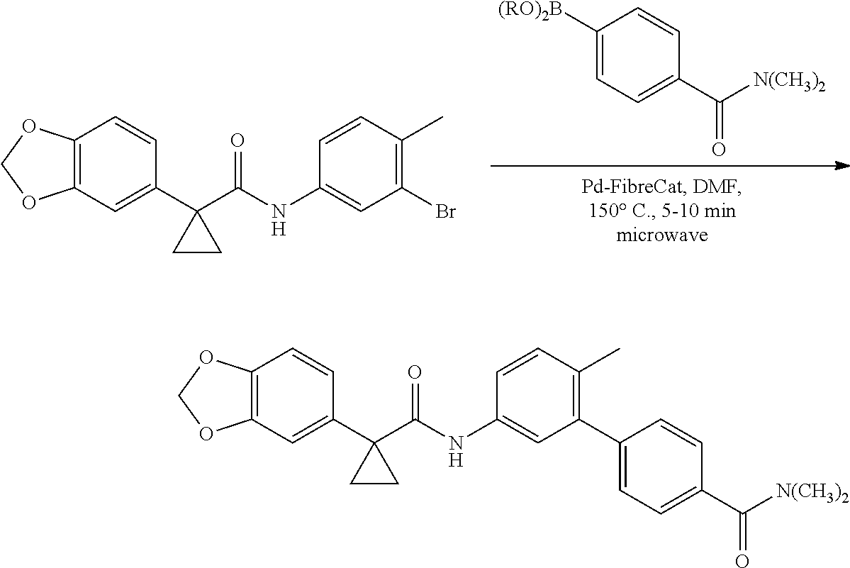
C12=C(C=C(C3(C(NC4=CC(Br)=C(C)C=C4)=O)CC3)C=C1)OCO2.C1([(RO)2B])=CC=C(C([N(CH3)2])=O)C=C1.C12=C(C=C(C3(C(NC4=CC(C5=CC=C(C([N(CH3)2])=O)C=C5)=C(C)C=C4)=O)CC3)C=C1)OCO2
